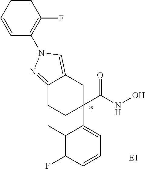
C1(C)=C(F)C=CC=C1C1(C(NO)=O)CCC2=NN(C3=C(F)C=CC=C3)C=C2C1.*.[E1]
